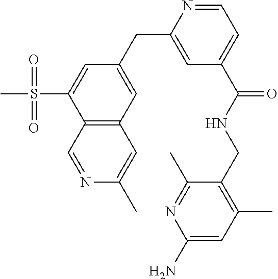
C1=C(S(C)(=O)=O)C2=C(C=C1CC1=CC(C(NCC3=C(C)C=C(N)N=C3C)=O)=CC=N1)C=C(C)N=C2
